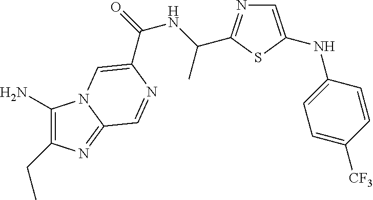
C1(N)=C(CC)N=C2N1C=C(C(=O)NC(C)C1=NC=C(NC3=CC=C([CF3])C=C3)S1)N=C2
